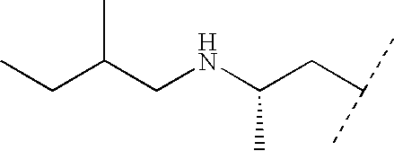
C(C(CNC(CC(C)C)C)C)C
